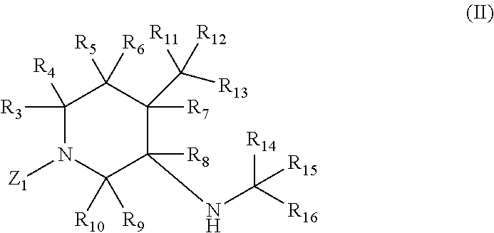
C1([R4])([R3])N([Z1])C([R10])([R9])C([R8])(NC([R16])([R14])[R15])C([R7])(C([R13])([R11])[R12])C1([R5])[R6]
